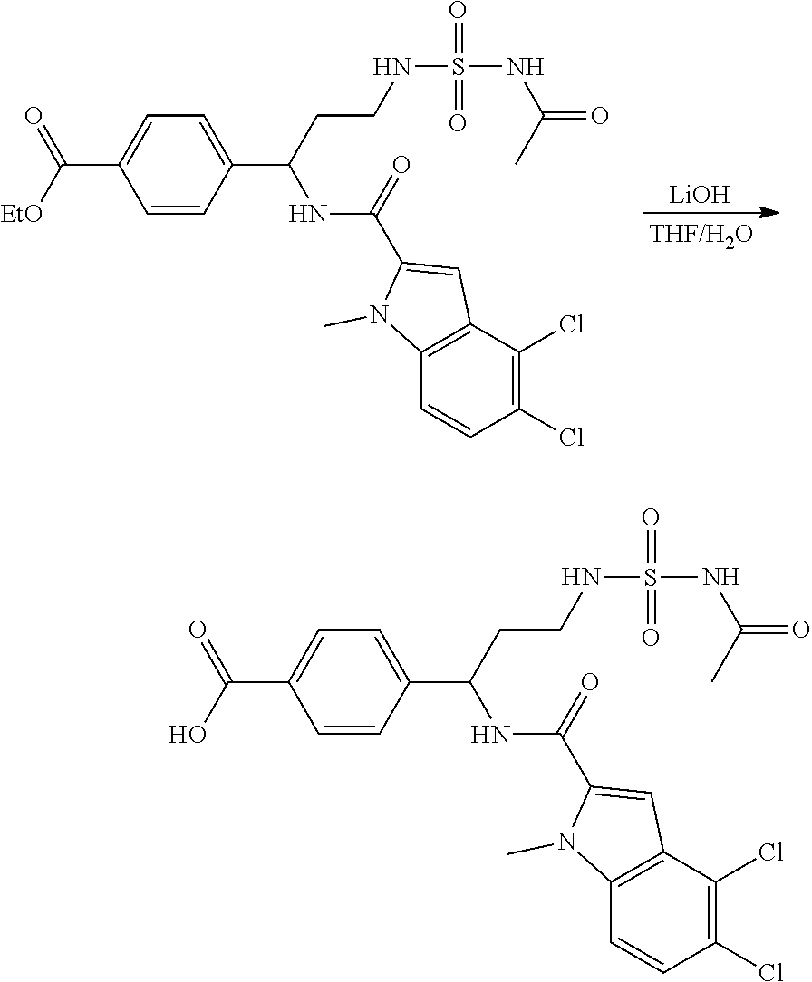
[LiOH].C1=CC(C(CCNS(=O)(=O)NC(C)=O)NC(C2=CC3=C(N2C)C=CC(Cl)=C3Cl)=O)=CC=C1C([EtO])=O.C1=CC(C(CCNS(=O)(=O)NC(C)=O)NC(C2=CC3=C(N2C)C=CC(Cl)=C3Cl)=O)=CC=C1C(O)=O
